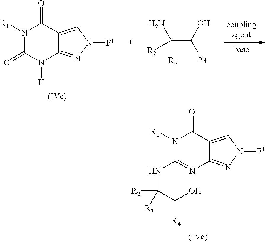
N1([R1])C(=O)N([H])C2=NN([F1])C=C2C1=O.C(C(O)[R4])(N)([R2])[R3].N1([R1])C(NC(C([R4])O)([R2])[R3])=NC2=NN([F1])C=C2C1=O
